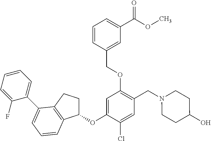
C1=C(OC2CCC3=C2C=CC=C3C2=CC=CC=C2F)C(Cl)=CC(CN2CCC(O)CC2)=C1OCC1=CC(C(OC)=O)=CC=C1
